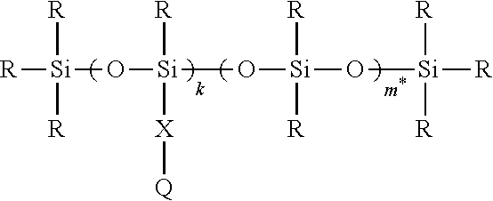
[R][Si](O[Si](O[Si](O[Si]([R])([R])[R])([R])[R])([R])[X][Q])([R])[R]
